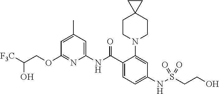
C1(OCC([F3C])O)=NC(NC(C2=CC=C(NS(CCO)(=O)=O)C=C2N2CCC3(CC2)CC3)=O)=CC(C)=C1
